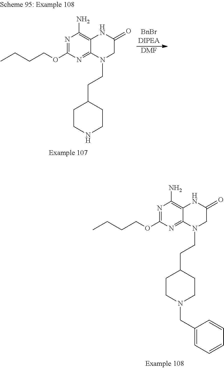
N1=C(OCCCC)N=C2C(=C1N)NC(=O)CN2CCC1CCN(CC2=CC=CC=C2)CC1.N1=C(OCCCC)N=C2C(=C1N)NC(=O)CN2CCC1CCNCC1.[DMF]
